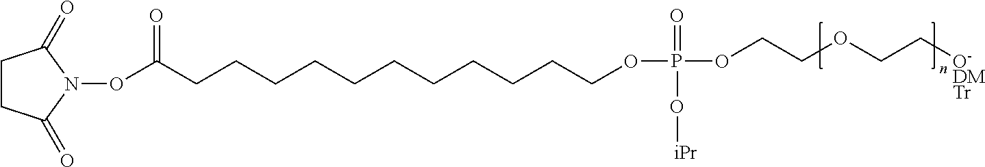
C1CC(=O)N(OC(CCCCCCCCCCCOP(OCCOCC[O-DMTr])(=O)O[iPr])=O)C1=O
